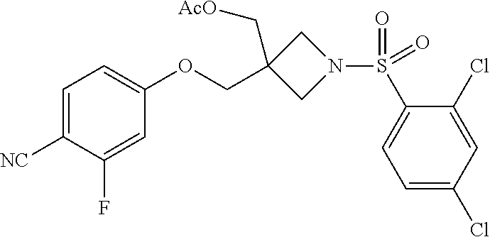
C1=C([NC])C(F)=CC(OCC2(C[AcO])CN(S(C3=CC=C(Cl)C=C3Cl)(=O)=O)C2)=C1
